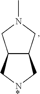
C12C(CN(C)C1)C[N*]C2
